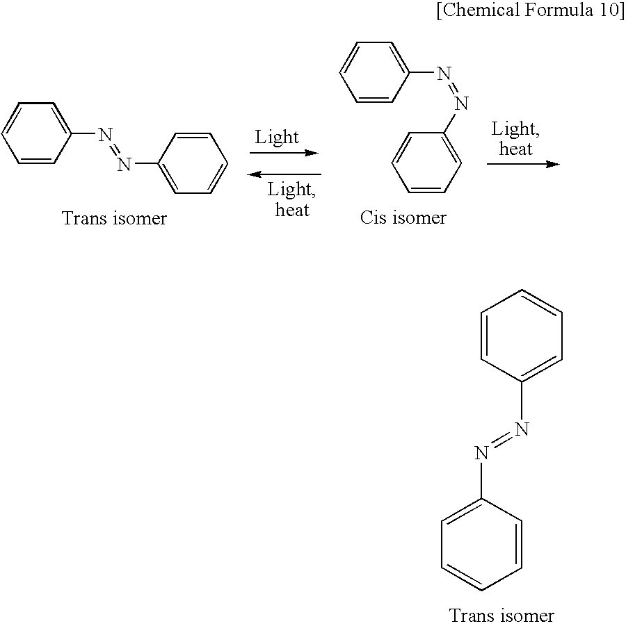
C1=CC(N=NC2=CC=CC=C2)=CC=C1.C1=CC(N=NC2=CC=CC=C2)=CC=C1.C1=CC(N=NC2=CC=CC=C2)=CC=C1
